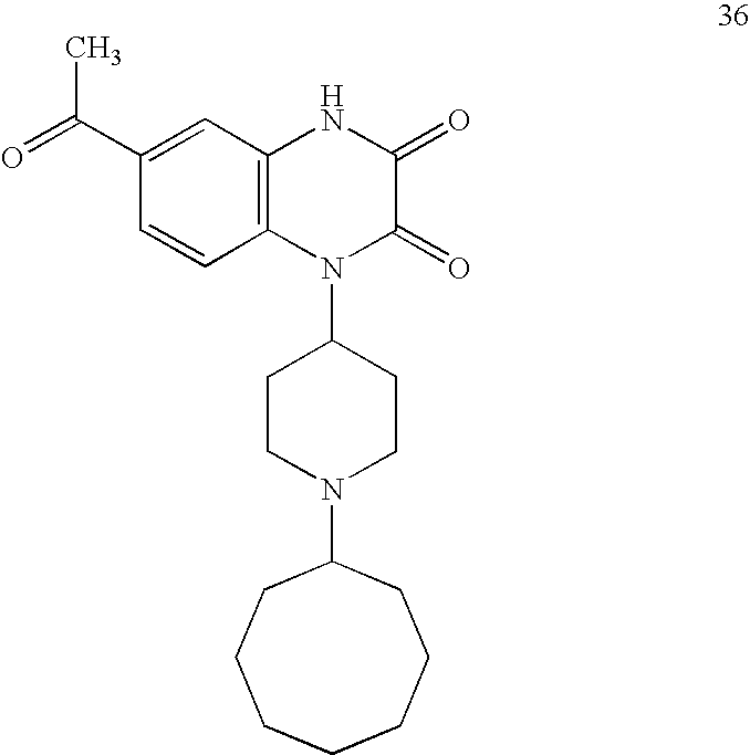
C1(C(=O)C)=CC2=C(C=C1)N(C1CCN(C3CCCCCCC3)CC1)C(=O)C(=O)N2
